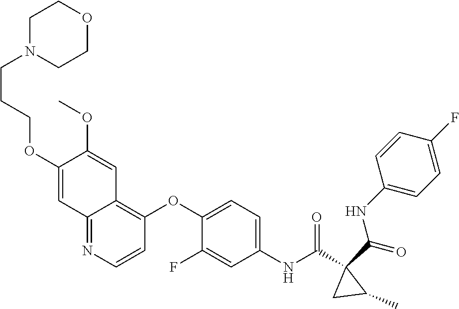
O=C(C1(C(NC2=CC=C(OC3=C4C(=NC=C3)C=C(OCCCN3CCOCC3)C(OC)=C4)C(F)=C2)=O)C(C)C1)NC1=CC=C(F)C=C1
